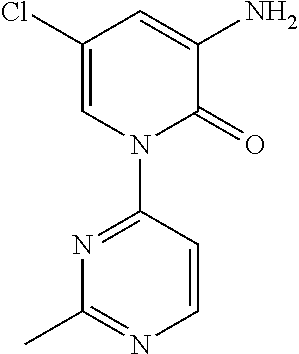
C1(Cl)=CN(C2=NC(C)=NC=C2)C(=O)C(N)=C1
